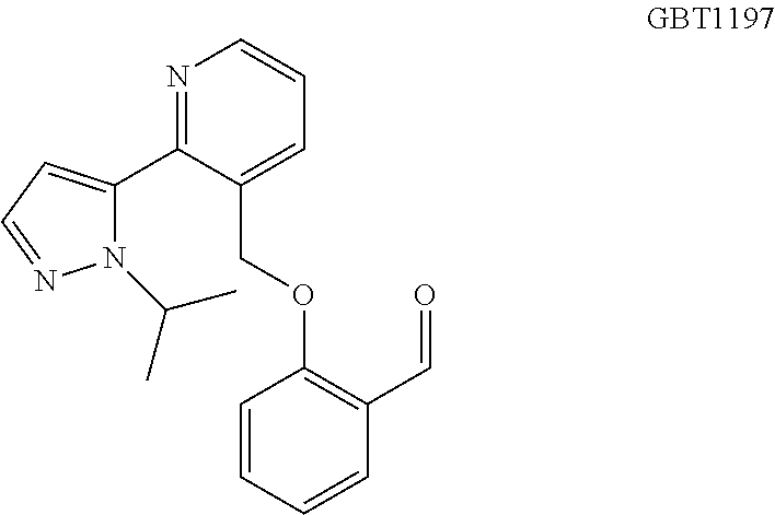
N1=C(C2=CC=NN2C(C)C)C(COC2=C(C=O)C=CC=C2)=CC=C1
